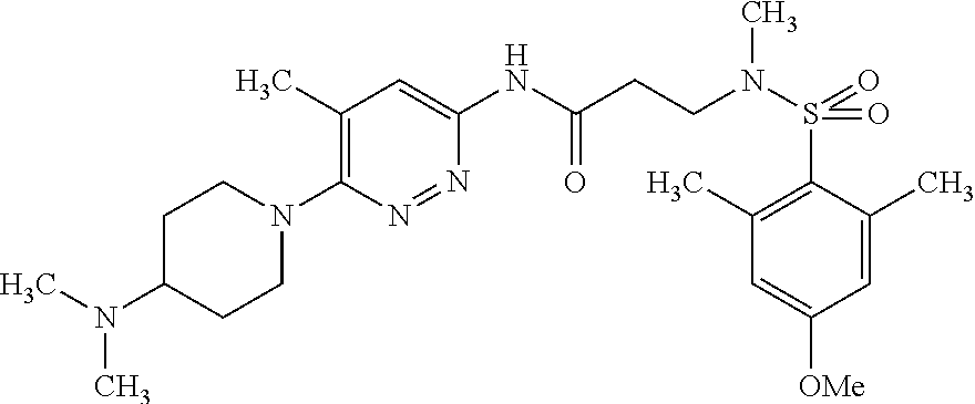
C1(NC(CCN(S(=O)(=O)C2=C(C)C=C([OMe])C=C2C)C)=O)=CC(C)=C(N2CCC(N(C)C)CC2)N=N1
